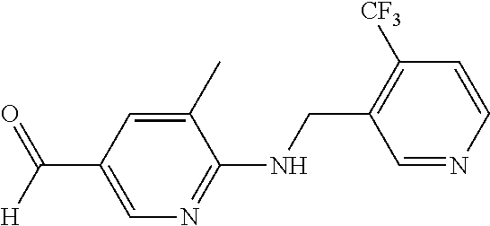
C(C1=CN=C(NCC2=C([CF3])C=CN=C2)C(C)=C1)([H])=O
